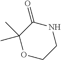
C1(C)(C)OCCNC1=O
